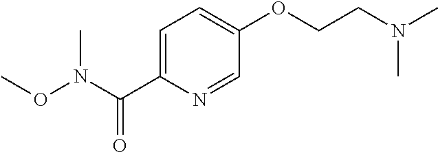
C1=C(C(N(OC)C)=O)N=CC(OCCN(C)C)=C1
